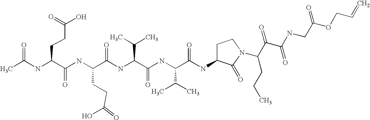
CC(NC(C(NC(C(NC(C(C)C)C(=O)NC(C(C)C)C(=O)NC1CCN(C(CCC)C(C(NCC(OCC=C)=O)=O)=O)C1=O)=O)CCC(O)=O)=O)CCC(O)=O)=O
